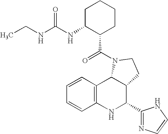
C1=CC2=C(C=C1)NC(C1=NC=CN1)C1C2N(C(=O)C2CCCCC2NC(=O)NCC)CC1
